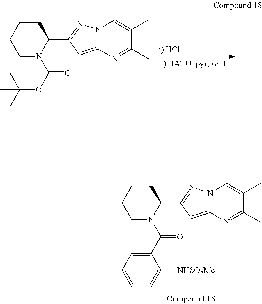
C1CCCN(C(C2=CC=CC=C2[NHSO2Me])=O)C1C1=NN2C(=C1)N=C(C)C(C)=C2.C1CCCN(C(OC(C)(C)C)=O)C1C1=NN2C(=C1)N=C(C)C(C)=C2
